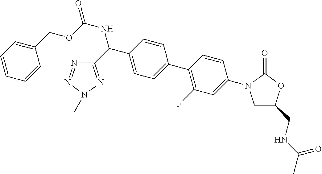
C1C(CNC(C)=O)OC(=O)N1C1=CC(F)=C(C2=CC=C(C(C3=NN(C)N=N3)NC(=O)OCC3=CC=CC=C3)C=C2)C=C1
